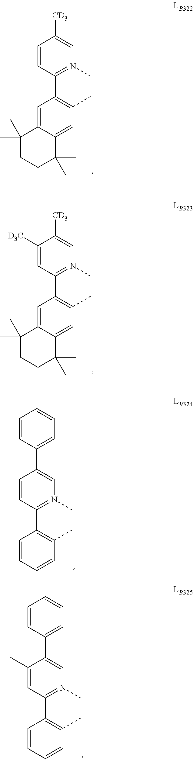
C1(C2=C(C)C=C3C(=C2)C(C)(C)CCC3(C)C)=N(C)C=C([CD3])C=C1.C1(C2=C(C)C=C3C(=C2)C(C)(C)CCC3(C)C)=N(C)C=C([CD3])C([D3C])=C1.C1(C2=CN(C)=C(C3=C(C)C=CC=C3)C=C2)=CC=CC=C1.C1(C2=CN(C)=C(C3=C(C)C=CC=C3)C=C2C)=CC=CC=C1
